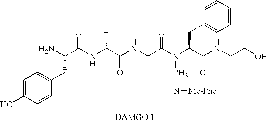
C1=C(O)C=CC(CC(C(NC(C(NCC(N(C(C(NCCO)=O)CC2=CC=CC=C2)C)=O)=O)C)=O)N)=C1.N[Me-Phe]
